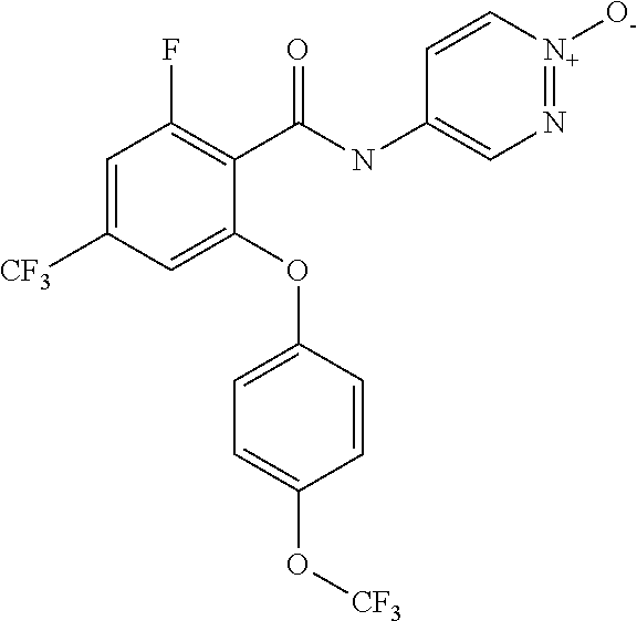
C1(C(NC2=CN=[N+]([O-])C=C2)=O)=C(F)C=C([CF3])C=C1OC1=CC=C(O[CF3])C=C1
